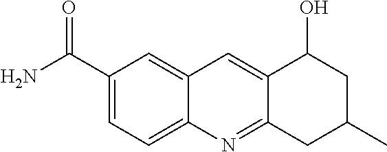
C1(C(N)=O)=CC=C2C(=C1)C=C1C(=N2)CC(C)CC1O
